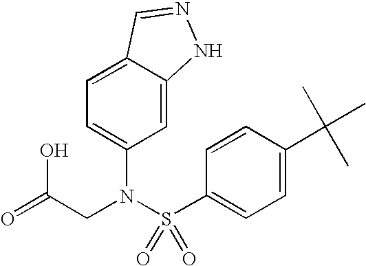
OC(CN(S(C1=CC=C(C(C)(C)C)C=C1)(=O)=O)C1=CC=C2C(=C1)NN=C2)=O
